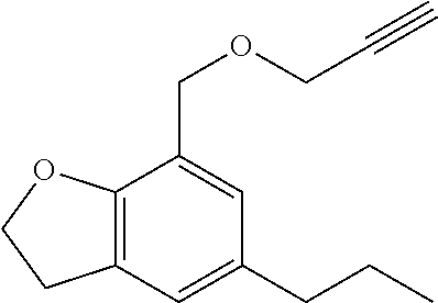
C12=C(C=C(CCC)C=C1COCC#C)CCO2
